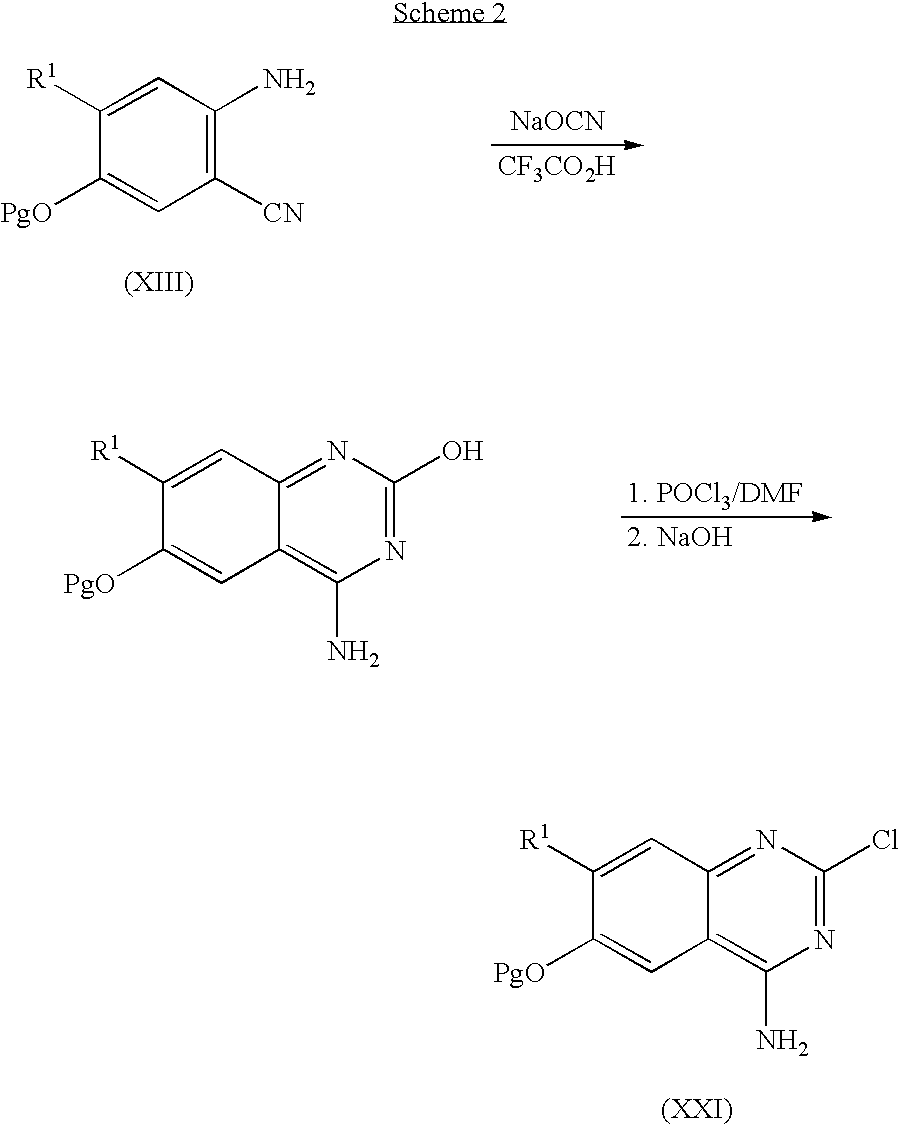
[NaOCN].[CF3CO2H].C1([CN])=C(N)C=C([R1])C([PgO])=C1.N1=C(O)N=C2C(=C1N)C=C([PgO])C([R1])=C2.N1=C(Cl)N=C2C(=C1N)C=C([PgO])C([R1])=C2
